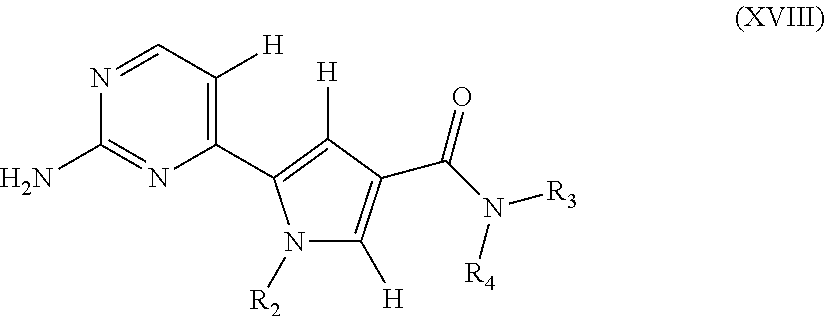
C1(C2=C([H])C(C(N([R4])[R3])=O)=C([H])N2[R2])=C([H])C=NC(N)=N1
